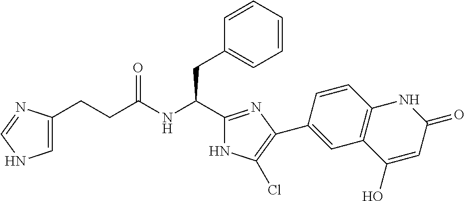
C1=C(CCC(NC(CC2=CC=CC=C2)C2=NC(C3=CC4=C(C=C3)NC(=O)C=C4O)=C(Cl)N2)=O)N=CN1
